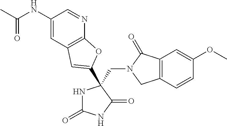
C(C1(C2=CC3=C(N=CC(NC(C)=O)=C3)O2)NC(=O)NC1=O)N1CC2=C(C1=O)C=C(OC)C=C2
